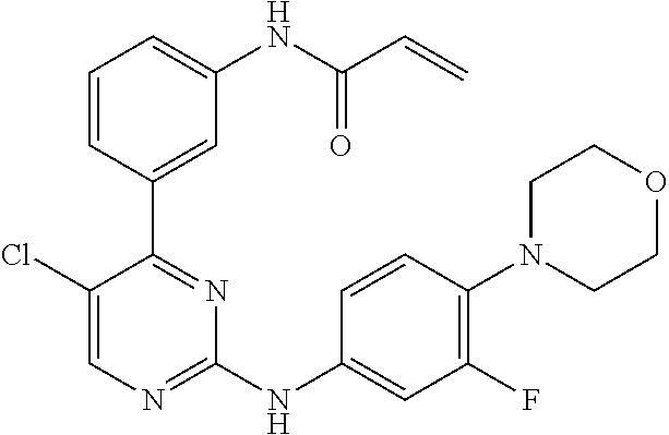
C1=C(Cl)C(C2=CC(NC(C=C)=O)=CC=C2)=NC(NC2=CC(F)=C(N3CCOCC3)C=C2)=N1
